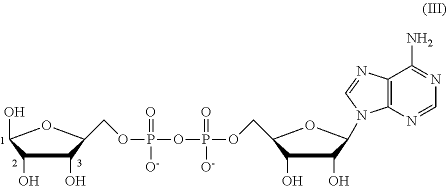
C1(O)C(O)C(N2C3=C(N=C2)C(N)=NC=N3)OC1COP(OP(OCC1C(O)C(O)C(O)O1)(=O)[O-])(=O)[O-]
